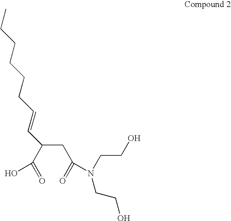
O=C(C(CC(=O)N(CCO)CCO)C=CCCCCCC)O
